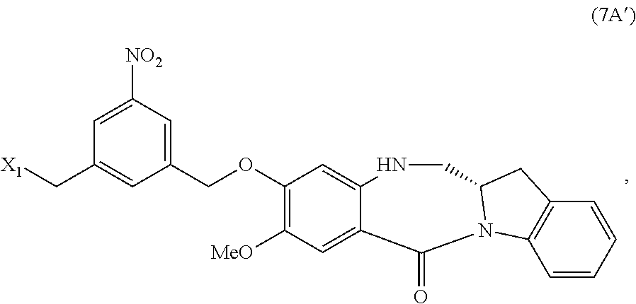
C(C1=CC([NO2])=CC(C[X1])=C1)OC1=C([MeO])C=C2C(=C1)NCC1N(C2=O)C2=C(C=CC=C2)C1
